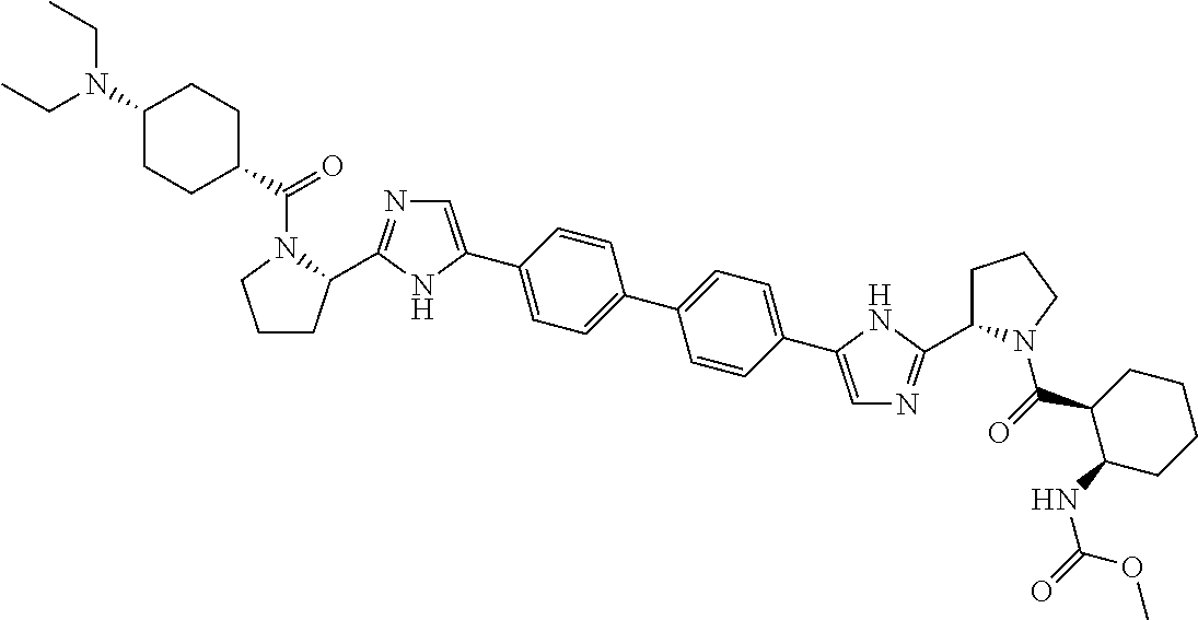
C1CC(C2=NC=C(C3=CC=C(C4=CC=C(C5=CN=C(C6CCCN6C(C6C(NC(OC)=O)CCCC6)=O)N5)C=C4)C=C3)N2)N(C(C2CCC(N(CC)CC)CC2)=O)C1
